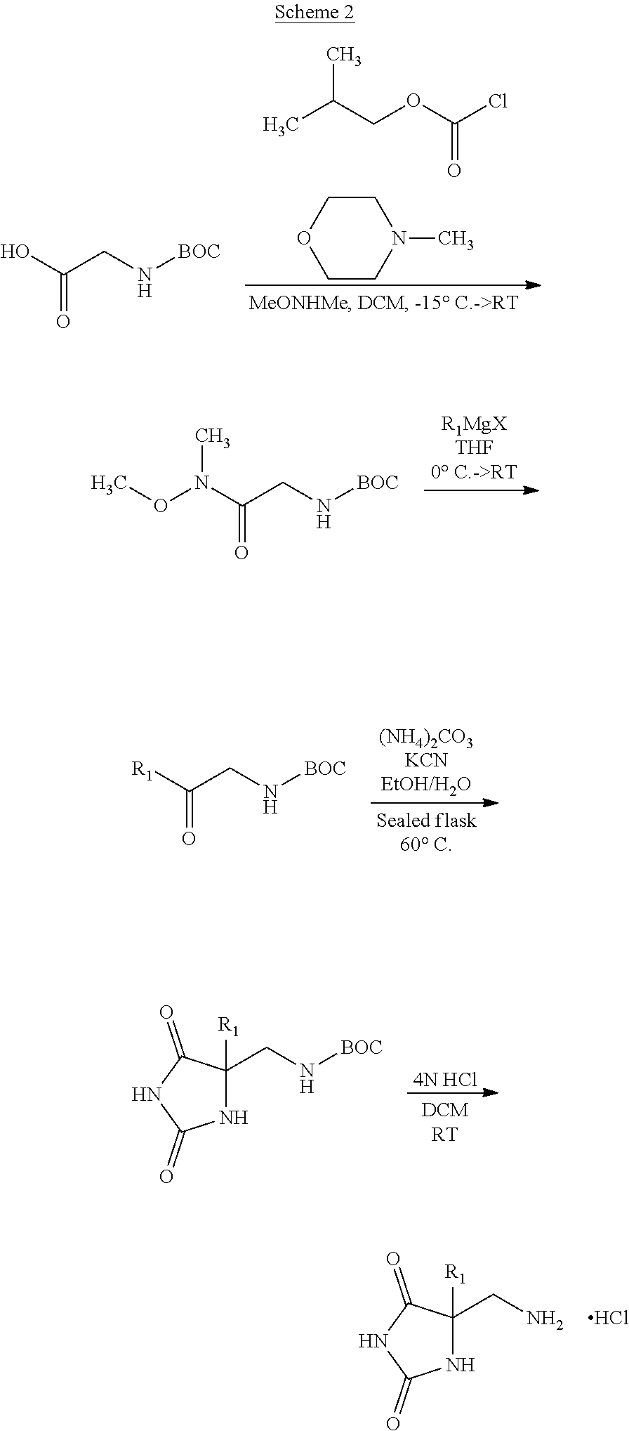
OC(CN[BOC])=O.CC(COC(Cl)=O)C.C1CN(C)CCO1.N(C(CN[BOC])=O)(OC)C.[R1]C(CN[BOC])=O.C1(CN[BOC])([R1])NC(=O)NC1=O.[4N HCl].C1(CN)([R1])NC(=O)NC1=O.Cl
